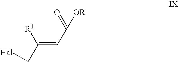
C(=CC(=O)[OR])([R1])C[Hal]
